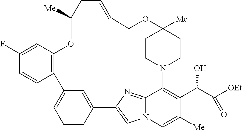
C1CN2CCC1([Me])OCC=CCC([Me])OC1=C(C3=CC=CC(=C3)C3=CN4C(=N3)C2=C(C(O)C([OEt])=O)C([Me])=C4)C=CC(F)=C1
